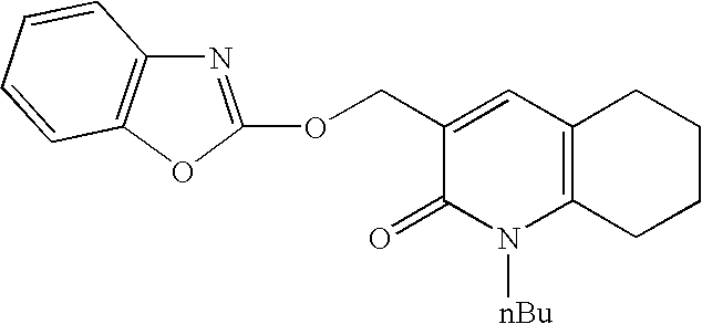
C12=C(CCCC1)N([nBu])C(=O)C(COC1=NC3=C(O1)C=CC=C3)=C2
